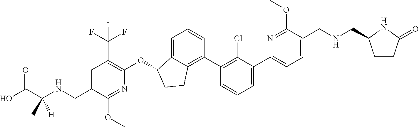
O(C1C2=CC=CC(C3=C(Cl)C(C4=CC=C(CNCC5CCC(=O)N5)C(OC)=N4)=CC=C3)=C2CC1)C1=C(C(F)(F)F)C=C(CNC(C(O)=O)(C)[H])C(OC)=N1
